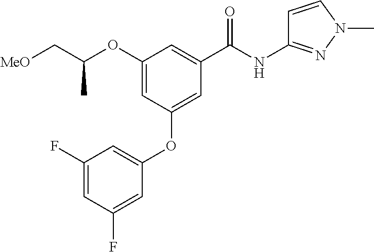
C1(F)=CC(OC2=CC(C(NC3=NN(C)C=C3)=O)=CC(OC(C[MeO])C)=C2)=CC(F)=C1
